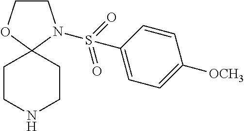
C1COC2(N1S(=O)(=O)C1=CC=C([OCH3])C=C1)CCNCC2
